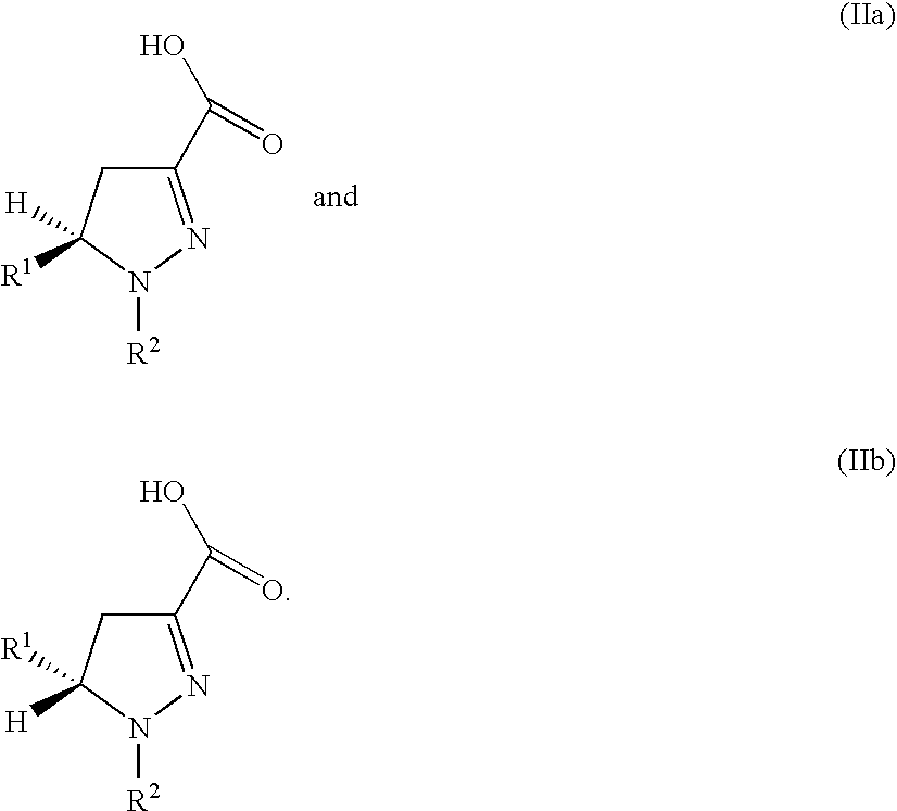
C1(C(O)=O)=NN([R2])C([R1])([H])C1.C1(C(O)=O)=NN([R2])C([H])([R1])C1
